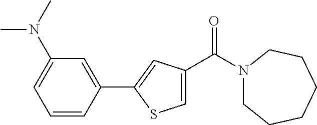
C1=CC(C2=CC(C(N3CCCCCC3)=O)=CS2)=CC(N(C)C)=C1
